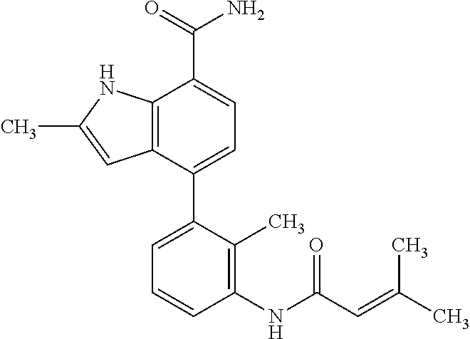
C12=C(C(C3=CC=CC(NC(C=C(C)C)=O)=C3C)=CC=C1C(=O)N)C=C(C)N2
